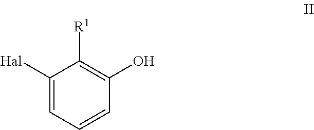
C1([Hal])=CC=CC(O)=C1[R1]
